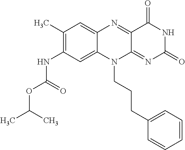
C1(C)=C(NC(OC(C)C)=O)C=C2C(=C1)N=C1C(=NC(=O)NC1=O)N2CCCC1=CC=CC=C1
